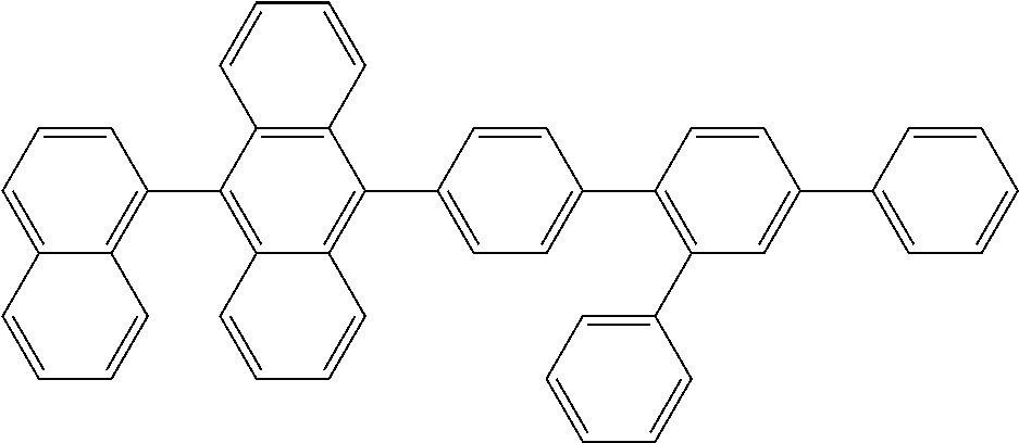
C1=CC=C2C(=C1C1=C3C(=C(C4=CC=C(C5=C(C6=CC=CC=C6)C=C(C6=CC=CC=C6)C=C5)C=C4)C4=C1C=CC=C4)C=CC=C3)C=CC=C2
